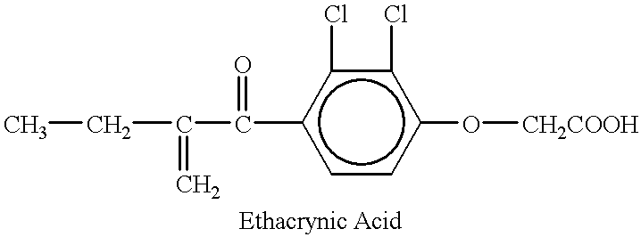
c1cc(O[CH2COOH])c(Cl)c(Cl)c1C(C(CC)=C)=O
